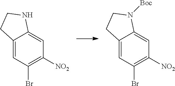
C12=CC(Br)=C([NO2])C=C1N([Boc])CC2.C12=CC(Br)=C([NO2])C=C1NCC2
